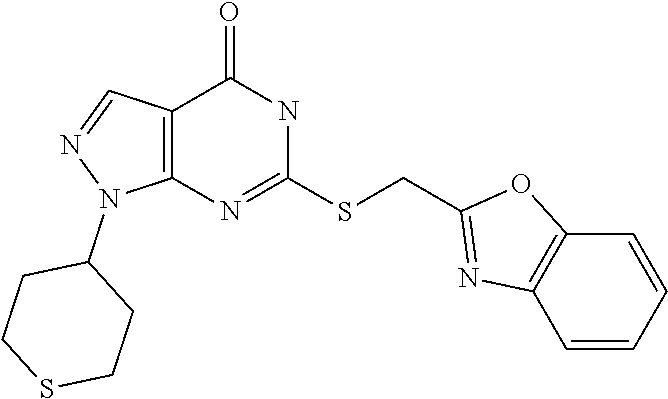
C12=C(N=C(SCC3=NC4=C(O3)C=CC=C4)NC1=O)N(C1CCSCC1)N=C2
